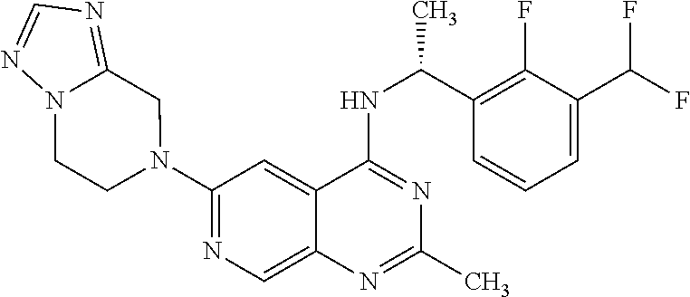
N1(C2=NC=C3C(=C2)C(NC(C2=C(F)C(C(F)F)=CC=C2)C)=NC(C)=N3)CC2=NC=NN2CC1
